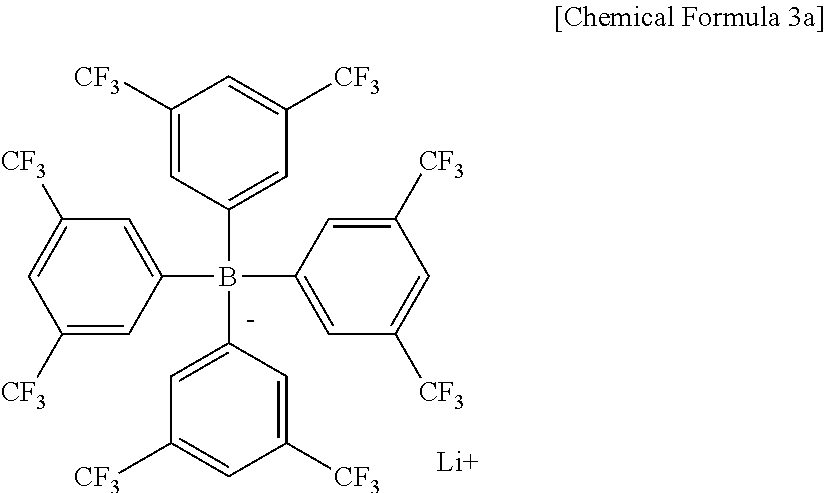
C1([CF3])=CC(B(C2=CC([CF3])=CC([CF3])=C2)(C2=CC([CF3])=CC([CF3])=C2)C2=CC([CF3])=CC([CF3])=C2)=CC([CF3])=C1.[Li]
